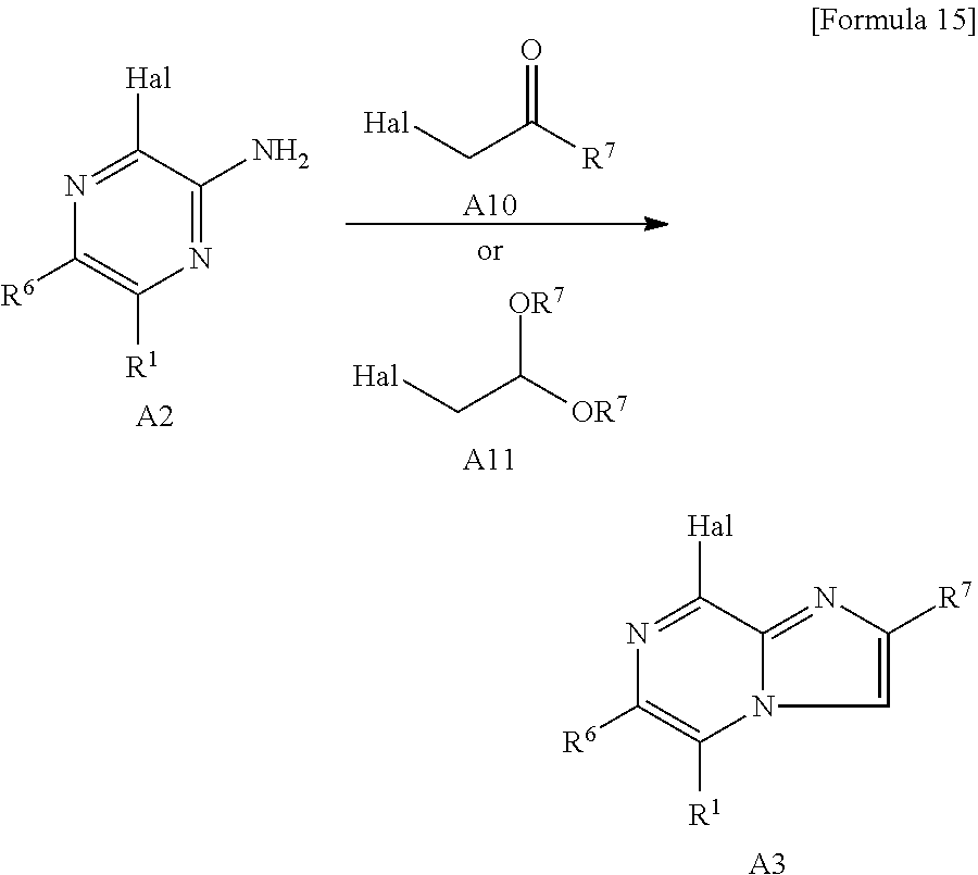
N1=C([Hal])C2=NC([R7])=CN2C([R1])=C1[R6].[A3].N1=C([Hal])C(N)=NC([R1])=C1[R6].[A2].C(C([R7])=O)[Hal].[A10].C(C([OR7])[OR7])[Hal].[A11]
